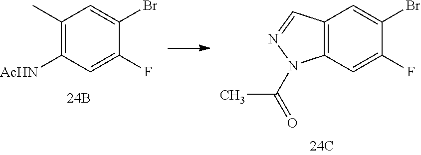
C1(C)=C([AcHN])C=C(F)C(Br)=C1.C12=C(C=C(F)C(Br)=C1)N(C(C)=O)N=C2
